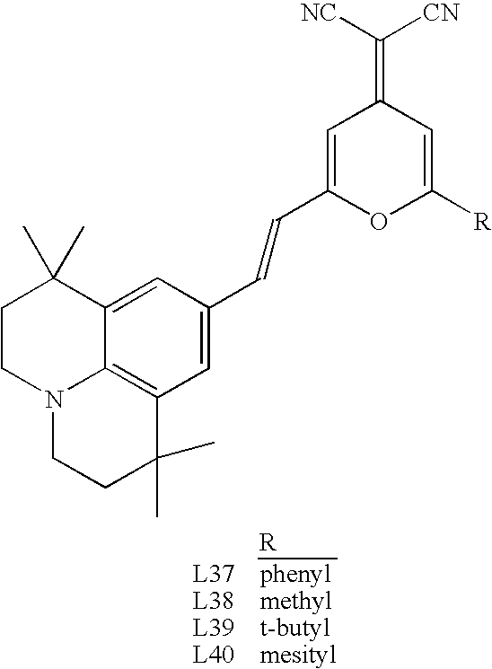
C1CN2C3=C(C(C)(C)CC2)C=C(C=CC2=CC(=C([NC])[CN])C=C([R])O2)C=C3C1(C)C
